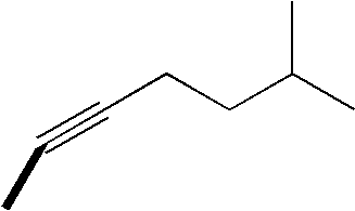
CC#CCCC(C)C
